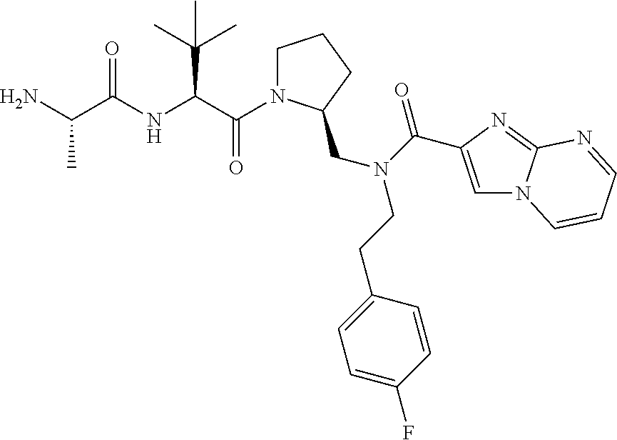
NC(C(NC(C(=O)N1CCCC1CN(C(=O)C1=CN2C(=N1)N=CC=C2)CCC1=CC=C(F)C=C1)C(C)(C)C)=O)C
